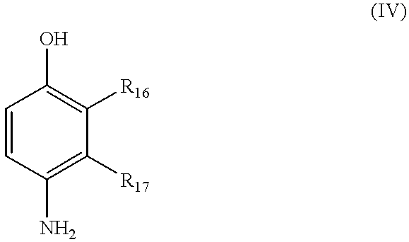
C1=CC(N)=C([R17])C([R16])=C1O
